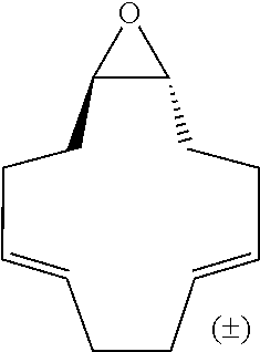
C1CC2C(CCC=CCCC=C1)O2
